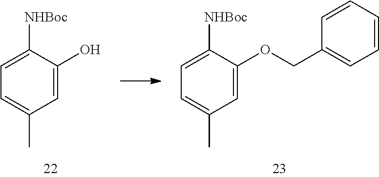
C1=C([NHBoc])C(O)=CC(C)=C1.C1=C([NHBoc])C(OCC2=CC=CC=C2)=CC(C)=C1
